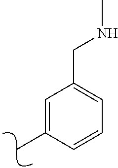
C1=CC(C)=CC(CNC)=C1
